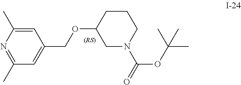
N1=C(C)C=C(COC2CN(C(=O)OC(C)(C)C)CCC2)C=C1C
